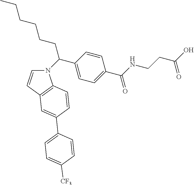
N1(C(C2=CC=C(C(NCCC(O)=O)=O)C=C2)CCCCCC)C=CC2=C1C=CC(C1=CC=C([CF3])C=C1)=C2
